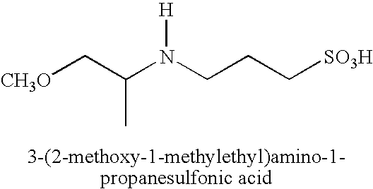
N(CCC[SO3H])(C(C[CH3O])C)[H]
